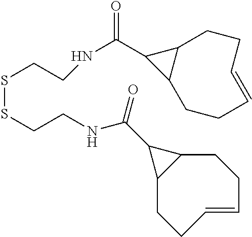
S(SCCNC(=O)C1C2CCC=CCCC21)CCNC(=O)C1C2CCC=CCCC21
